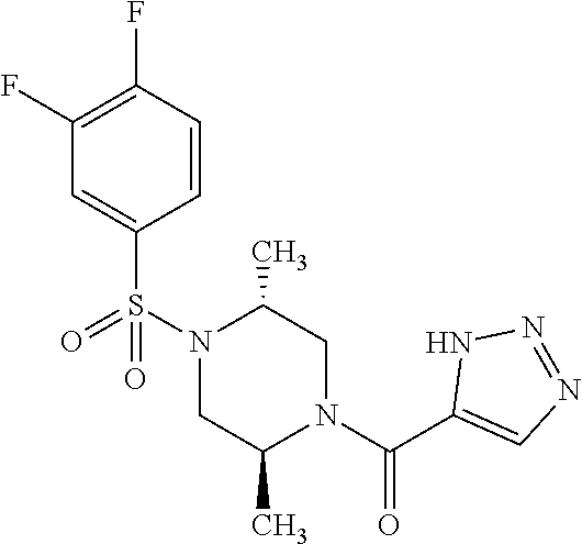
C1(F)=C(F)C=CC(S(N2C(C)CN(C(C3=CN=NN3)=O)C(C)C2)(=O)=O)=C1
